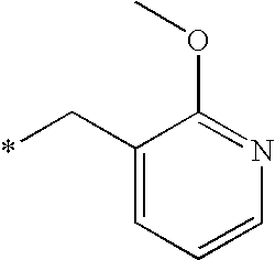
*CC1=CC=CN=C1OC
